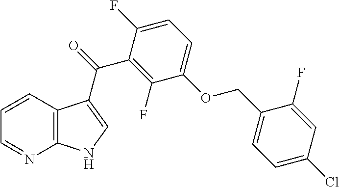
C12=C(C=CC=N1)C(C(=O)C1=C(F)C(OCC3=CC=C(Cl)C=C3F)=CC=C1F)=CN2
